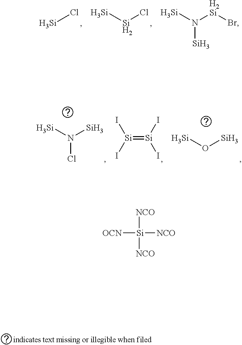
[Si]Cl.[Si][Si]Cl.[Si]N([H2Si]Br)[Si].[Si]N([Si])Cl.[Si](=[Si](I)I)(I)I.[Si]O[Si].[NCO][Si]([OCN])([NCO])[NCO]
